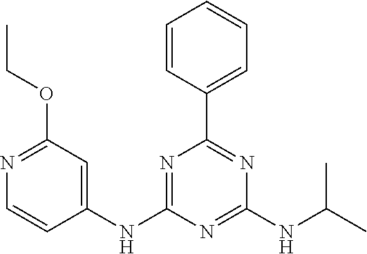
C1(NC2=CC(OCC)=NC=C2)=NC(C2=CC=CC=C2)=NC(NC(C)C)=N1
